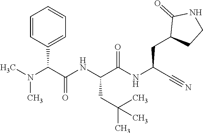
O=C(NC(C#N)CC1CCNC1=O)C(NC(C(N(C)C)C1=CC=CC=C1)=O)CC(C)(C)C
